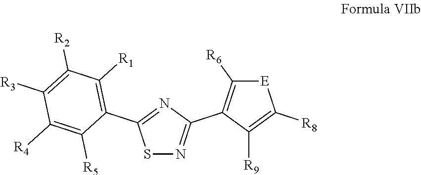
S1N=C(C2=C([R6])[E]C([R8])=C2[R9])N=C1C1=C([R1])C([R2])=C([R3])C([R4])=C1[R5]
